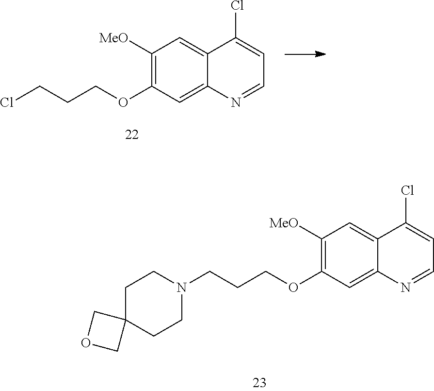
C1([MeO])=C(OCCCN2CCC3(CC2)COC3)C=C2C(=C1)C(Cl)=CC=N2.C1([MeO])=C(OCCCCl)C=C2C(=C1)C(Cl)=CC=N2
